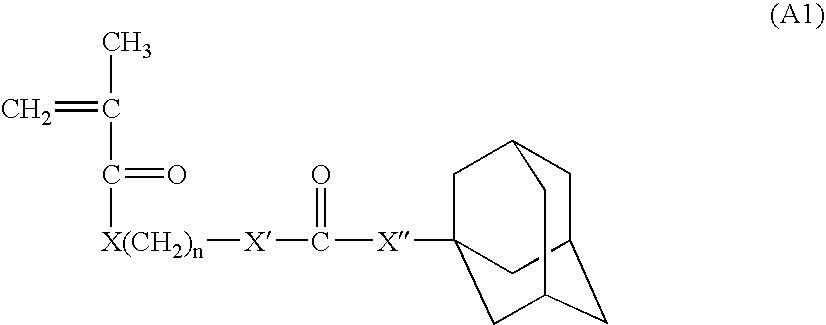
CC(=C)C(=O)[X(CH2)n][X]C([X]C12CC3CC(CC(C1)C3)C2)=O
